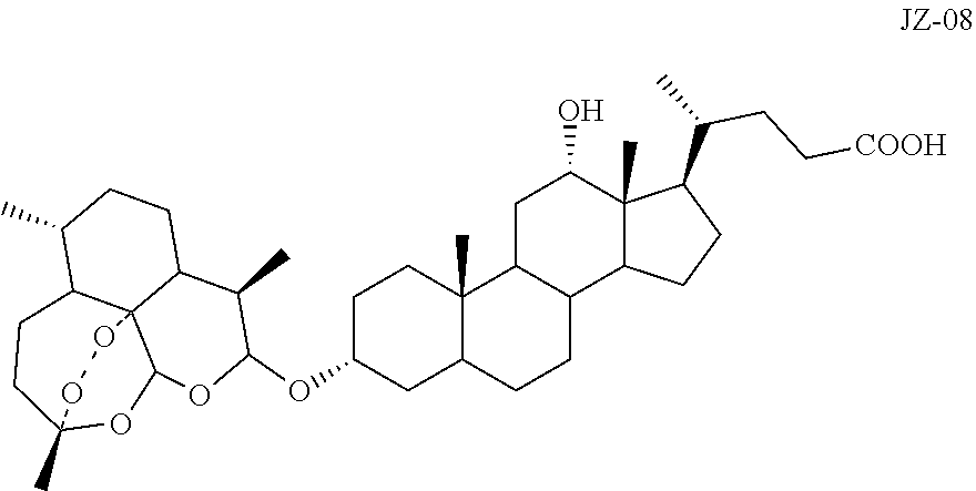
C1C(OC2OC3C45C(C(C)CCC4C2C)CCC(C)(O3)OO5)CC2C(C)(C1)C1C(CC2)C2C(C)(C(C(C)CC[COOH])CC2)C(O)C1
